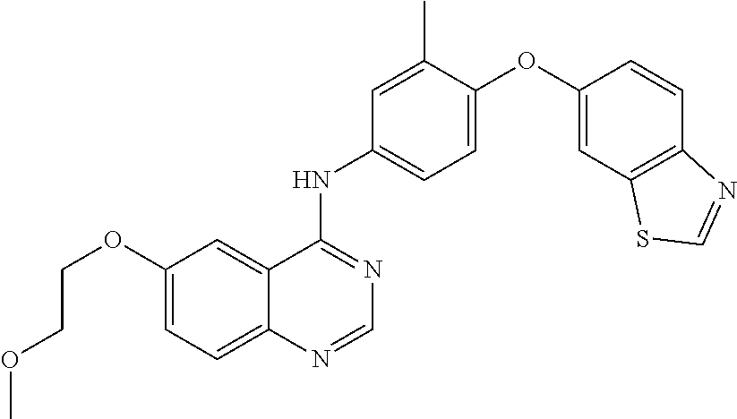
C12=CC=C(OCCOC)C=C1C(NC1=CC=C(OC3=CC4=C(C=C3)N=CS4)C(C)=C1)=NC=N2
